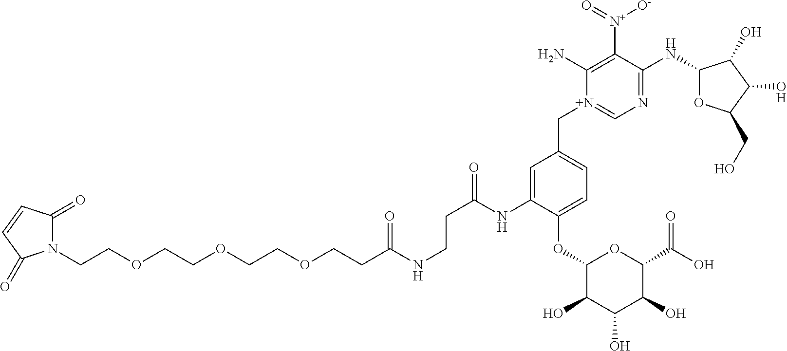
N1(CCOCCOCCOCCC(NCCC(=O)NC2=CC(C[N+]3=CN=C(NC4OC(CO)C(O)C4O)C([N+](=O)[O-])=C3N)=CC=C2OC2C(O)C(O)C(O)C(C(O)=O)O2)=O)C(=O)C=CC1=O
